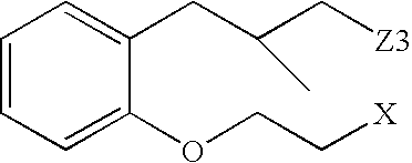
C1=CC=C(OCC[X])C(CC(C[Z3])C)=C1
